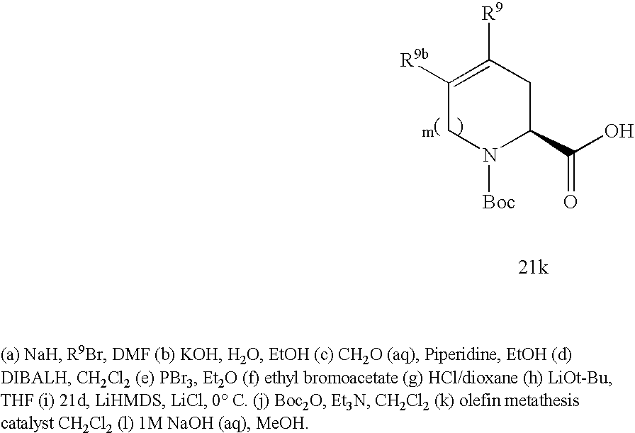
N1([Boc])C(C(O)=O)CC([R9])=C([R9b])C1
